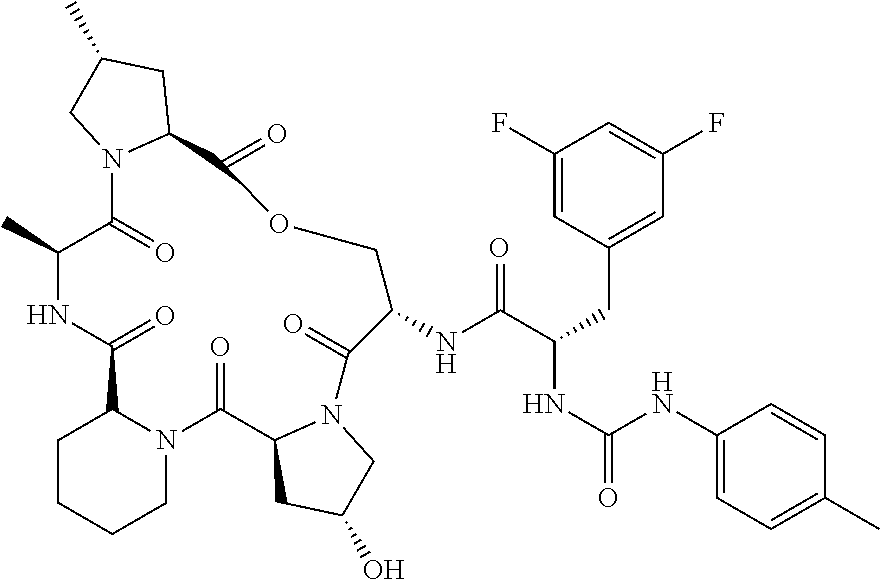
C1CCCN2C1C(=O)NC(C)C(=O)N1C(C(=O)OCC(NC(C(NC(=O)NC3=CC=C(C)C=C3)CC3=CC(F)=CC(F)=C3)=O)C(=O)N3C(C2=O)CC(O)C3)CC(C)C1
